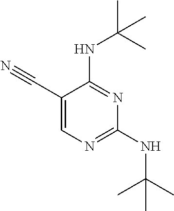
C1(C#N)=CN=C(NC(C)(C)C)N=C1NC(C)(C)C
